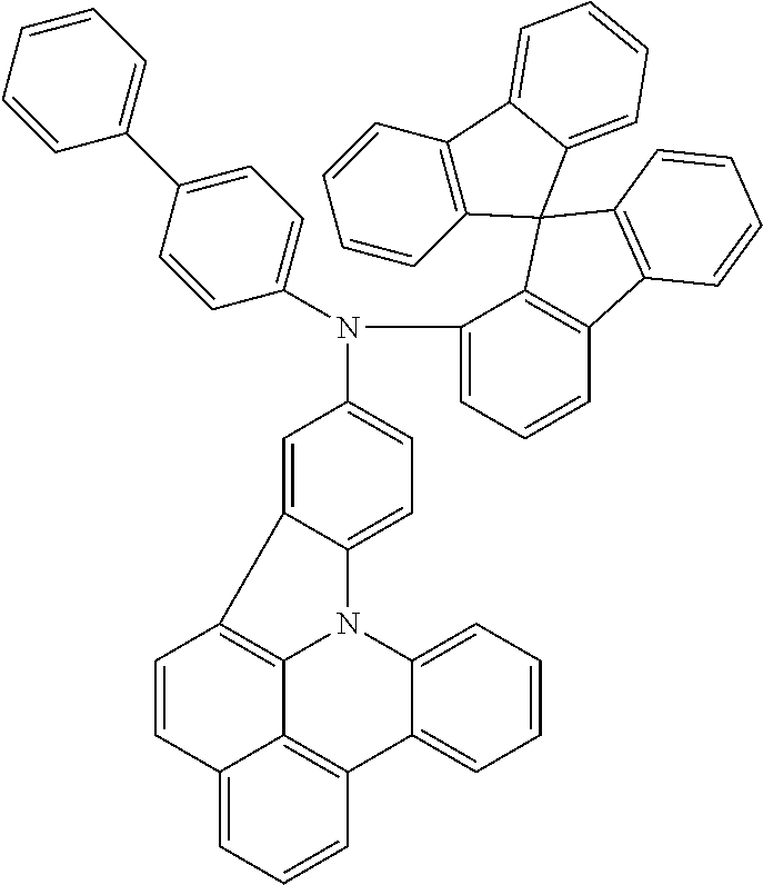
C1(N(C2=CC=C3C(=C2)C2=C4N3C3=CC=CC=C3C3=C4C(=CC=C3)C=C2)C2=CC=CC3=C2C2(C4=C3C=CC=C4)C3=C(C=CC=C3)C3=CC=CC=C23)=CC=C(C2=CC=CC=C2)C=C1
